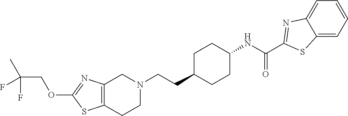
C12=C(CCN(CCC3CCC(NC(=O)C4=NC5=CC=CC=C5S4)CC3)C1)SC(OCC(C)(F)F)=N2
